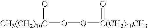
[CH3(CH2)10C](OO[C(CH2)10CH3]=O)=O
